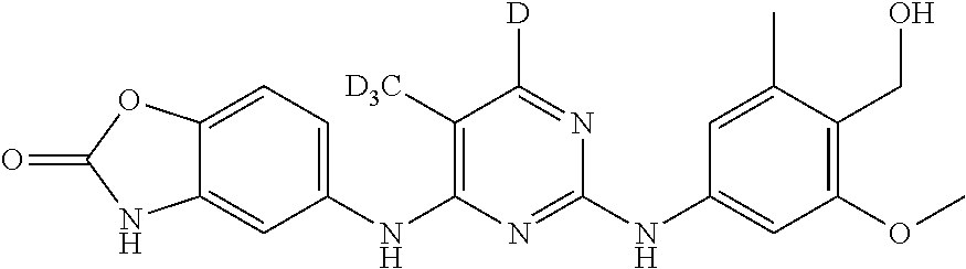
O=C1NC2=CC(NC3=C([D3C])C([D])=NC(NC4=CC(OC)=C(CO)C(C)=C4)=N3)=CC=C2O1
